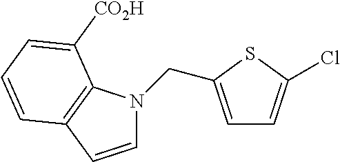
C1=CC2=C(C([CO2H])=CC=C2)N1CC1=CC=C(Cl)S1
